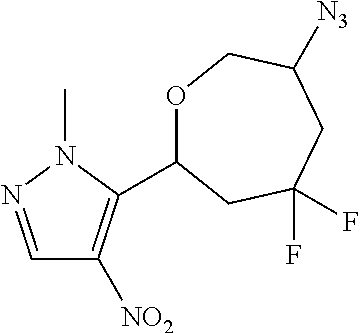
C1=NN(C)C(C2OCC([N3])CC(F)(F)C2)=C1[NO2]
